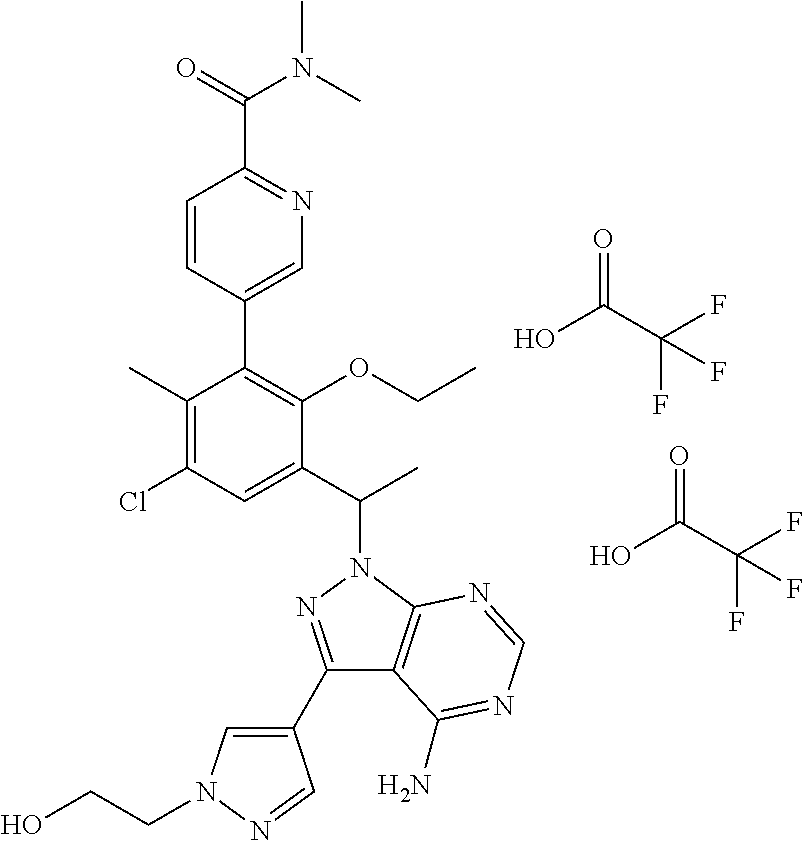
OC(C(F)(F)F)=O.OC(C(F)(F)F)=O.C1(C)=C(Cl)C=C(C(C)N2N=C(C3=CN(CCO)N=C3)C3=C2N=CN=C3N)C(OCC)=C1C1=CN=C(C(=O)N(C)C)C=C1
